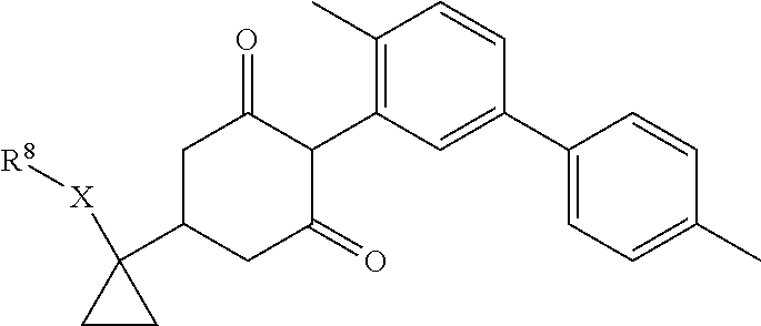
C1(C2=CC(C3C(=O)CC(C4([X][R8])CC4)CC3=O)=C(C)C=C2)=CC=C(C)C=C1
